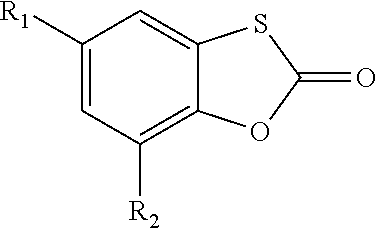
C1([R1])=CC([R2])=C2C(=C1)SC(=O)O2
